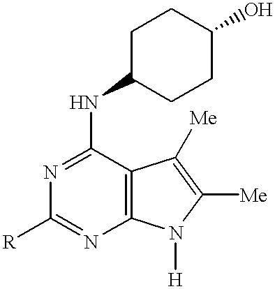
C12=C(C(NC3CCC(O)CC3)=NC([R])=N1)C([Me])=C([Me])N2[H]
